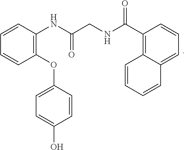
N(C(C1=C2C=CC=CC2=CC=C1)=O)CC(NC1=C(OC2=CC=C(O)C=C2)C=CC=C1)=O
